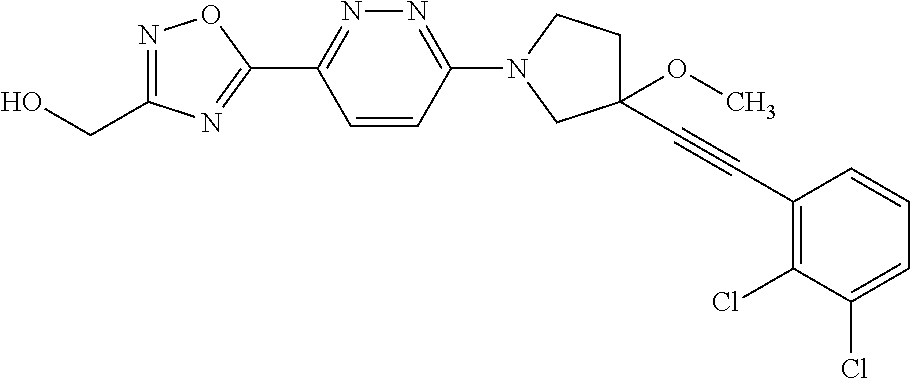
OCC1=NOC(C2=NN=C(N3CCC(OC)(C#CC4=C(Cl)C(Cl)=CC=C4)C3)C=C2)=N1
